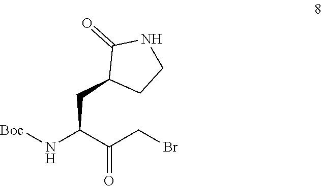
C(C(C(CBr)=O)N[Boc])C1CCNC1=O
